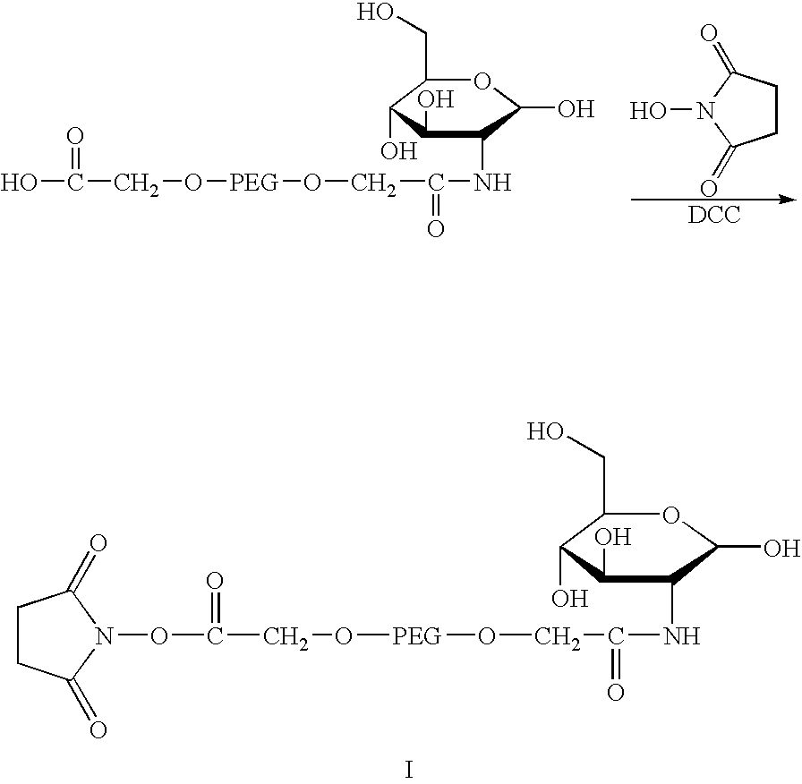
C1CC(=O)N(O)C1=O.[DCC].OC(CO[PEG]OCC(=O)NC1C(O)C(O)C(CO)OC1O)=O.O(C(CO[PEG]OCC(=O)NC1C(O)C(O)C(CO)OC1O)=O)N1C(=O)CCC1=O.I
